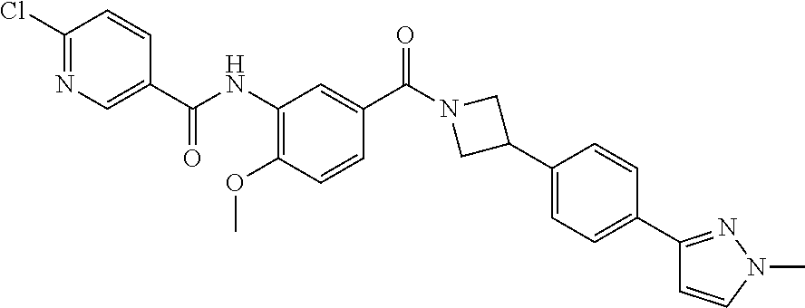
C1(C(NC2=C(OC)C=CC(C(N3CC(C4=CC=C(C5=NN(C)C=C5)C=C4)C3)=O)=C2)=O)=CN=C(Cl)C=C1
